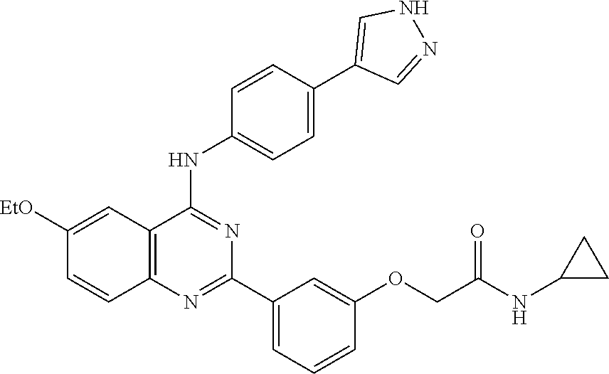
C12=C(N=C(C3=CC=CC(OCC(NC4CC4)=O)=C3)N=C1NC1=CC=C(C3=CNN=C3)C=C1)C=CC([EtO])=C2
